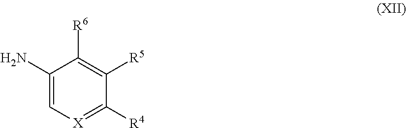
C1(N)=C[X]=C([R4])C([R5])=C1[R6]
